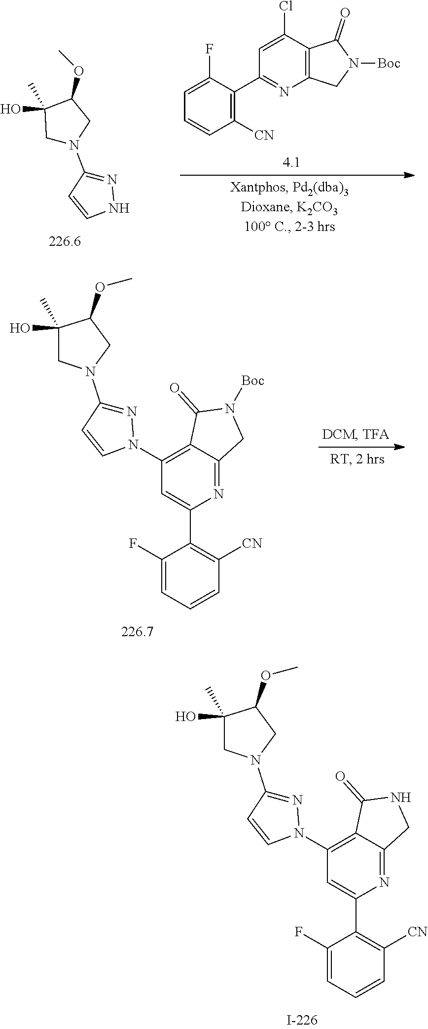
C1([CN])=C(C2=NC3=C(C(Cl)=C2)C(=O)N([Boc])C3)C(F)=CC=C1.O(C1C(O)(C)CN(C2=NNC=C2)C1)C.C1(F)=CC=CC([CN])=C1C1=CC(N2N=C(N3CC(OC)C(O)(C)C3)C=C2)=C2C(=N1)CN([Boc])C2=O.C1(F)=CC=CC([CN])=C1C1=CC(N2N=C(N3CC(OC)C(O)(C)C3)C=C2)=C2C(=N1)CNC2=O
